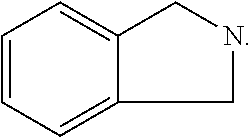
C1=CC=C2CNCC2=C1
